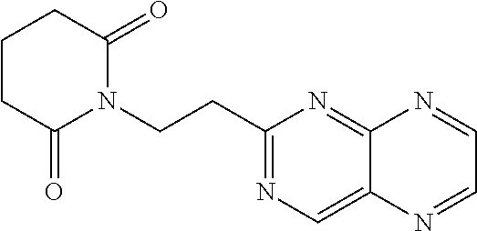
C1CCC(=O)N(CCC2=NC=C3C(=N2)N=CC=N3)C1=O
